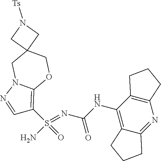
C(NC1=C2C(=NC3=C1CCC3)CCC2)(N=S(N)(=O)C1=C2N(N=C1)CC1(CO2)CN([Ts])C1)=O
